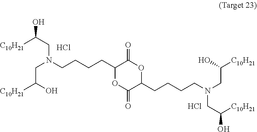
C1(CCCCN(CC([C10H21])O)CC(O)[C10H21])OC(=O)C(CCCCN(CC([C10H21])O)CC([C10H21])O)OC1=O.Cl.Cl
